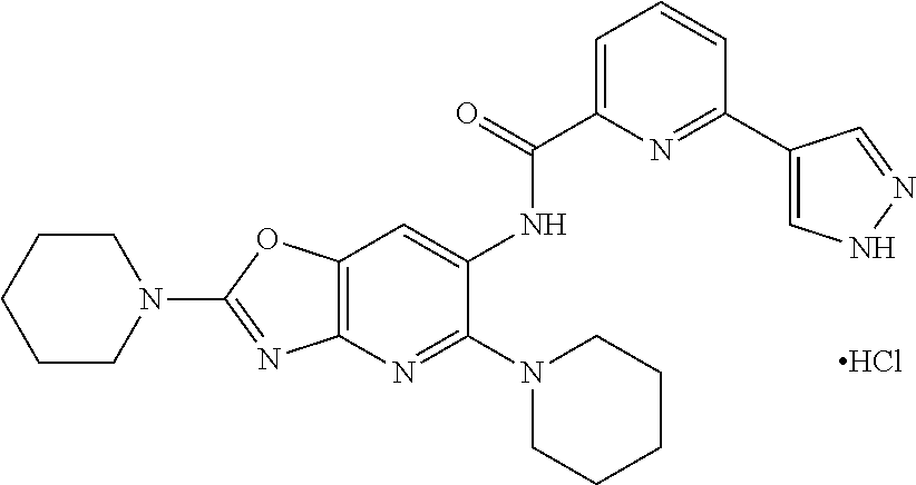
C1CN(C2=NC3=C(O2)C=C(NC(C2=CC=CC(C4=CNN=C4)=N2)=O)C(N2CCCCC2)=N3)CCC1.Cl
